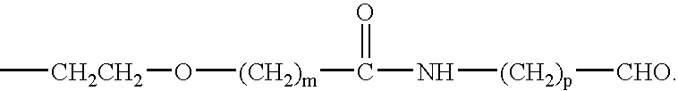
C[CH2CH2]O[(CH2)m]C(N[(CH2)p][CHO])=O
